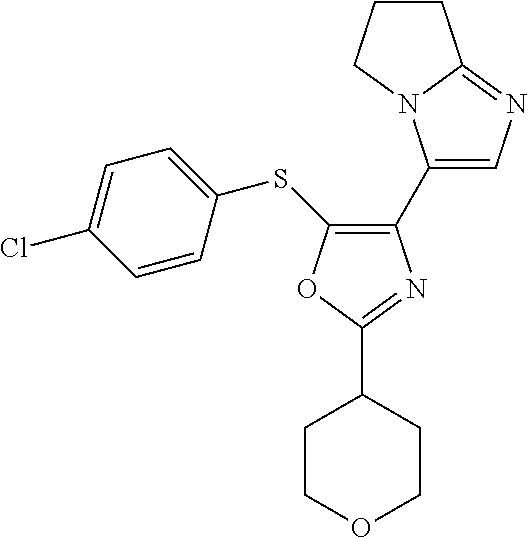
C1(C2=CN=C3N2CCC3)=C(SC2=CC=C(Cl)C=C2)OC(C2CCOCC2)=N1
